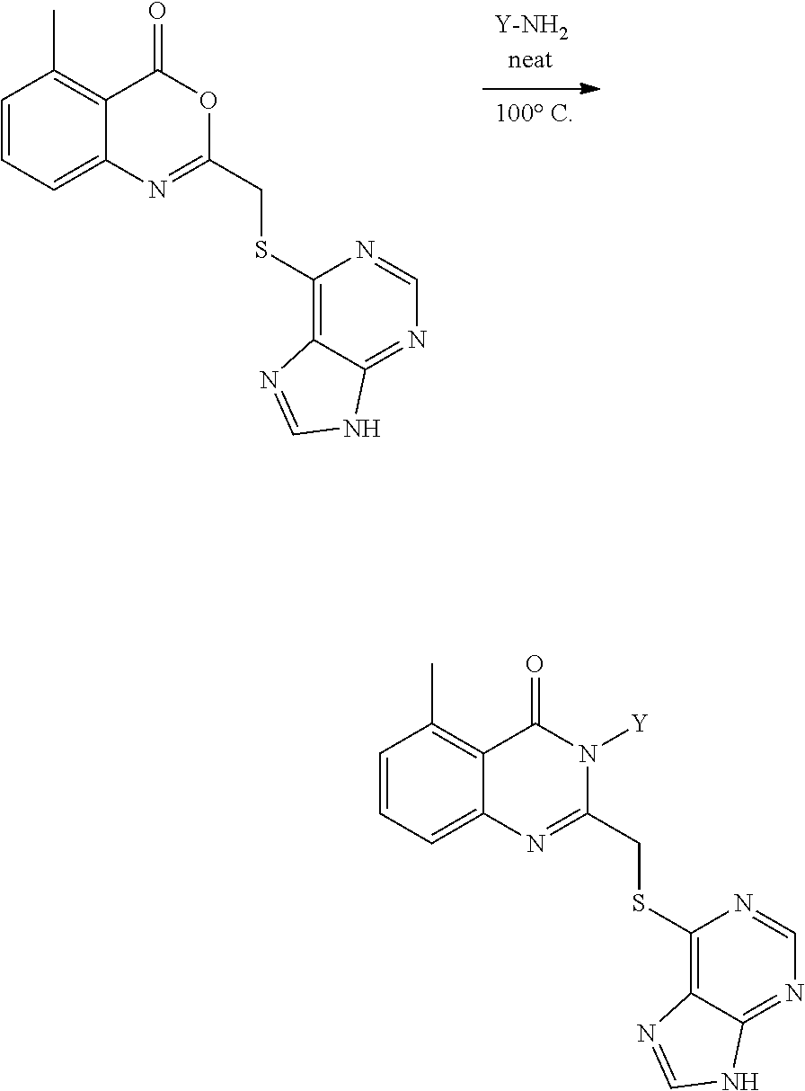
C1=CC=C2C(=C1C)C(=O)N([Y])C(CSC1=C3C(=NC=N1)NC=N3)=N2.C1=CC=C2C(=C1C)C(=O)OC(CSC1=C3C(=NC=N1)NC=N3)=N2
